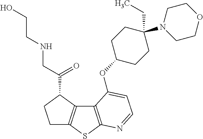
C1C2=C(C(C(=O)CNCCO)C1)C1=C(S2)N=CC=C1OC1CCC(N2CCOCC2)(CC)CC1
